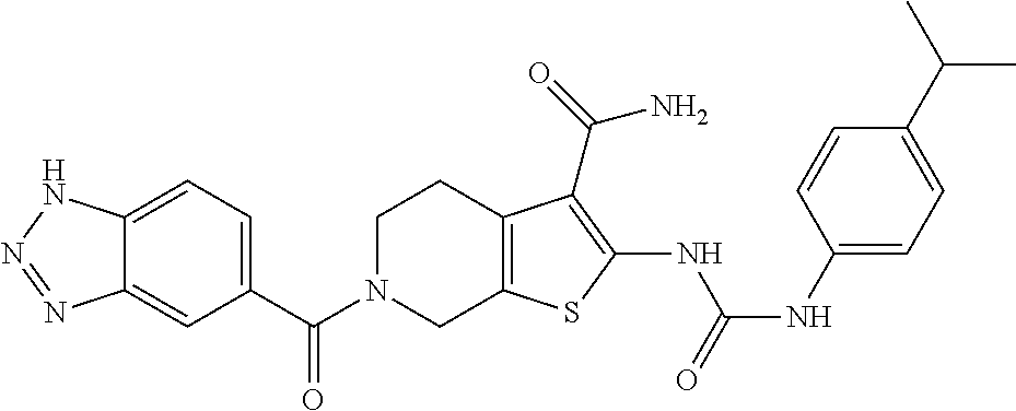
C1(C(N2CC3=C(CC2)C(C(=O)N)=C(NC(NC2=CC=C(C(C)C)C=C2)=O)S3)=O)=CC=C2C(=C1)N=NN2
